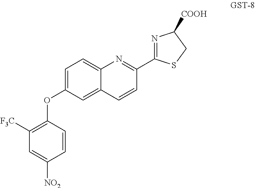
C1(OC2=CC=C3C(=C2)C=CC(C2=NC([COOH])CS2)=N3)=C([F3C])C=C([NO2])C=C1
